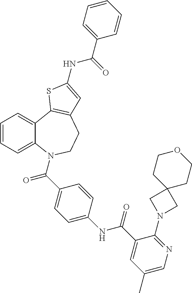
C1=CC=C2C(=C1)C1=C(CCN2C(=O)C2=CC=C(NC(=O)C3=CC(C)=CN=C3N3CC4(C3)CCOCC4)C=C2)C=C(NC(C2=CC=CC=C2)=O)S1
